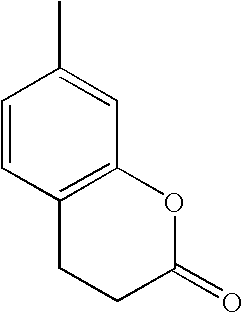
C1=CC2=C(C=C1C)OC(=O)CC2
